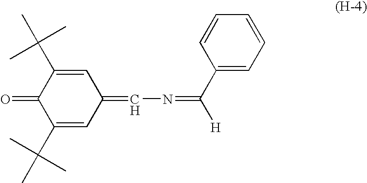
C1(C(C)(C)C)=CC(=CN=C([H])C2=CC=CC=C2)C=C(C(C)(C)C)C1=O
